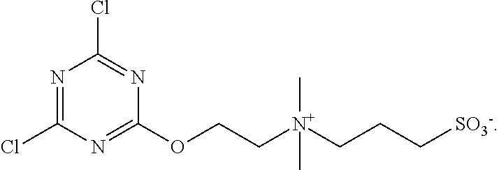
N1=C(Cl)N=C(OCC[N+](CCC[SO3-])(C)C)N=C1Cl
